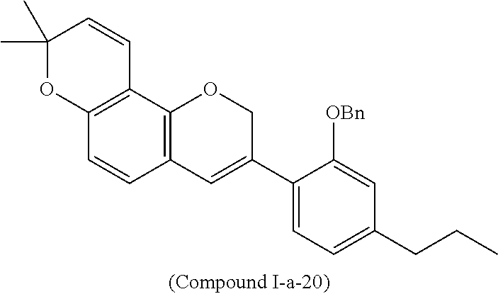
C12=C(C3=C(C=C1)C=C(C1=CC=C(CCC)C=C1[OBn])CO3)C=CC(C)(C)O2
